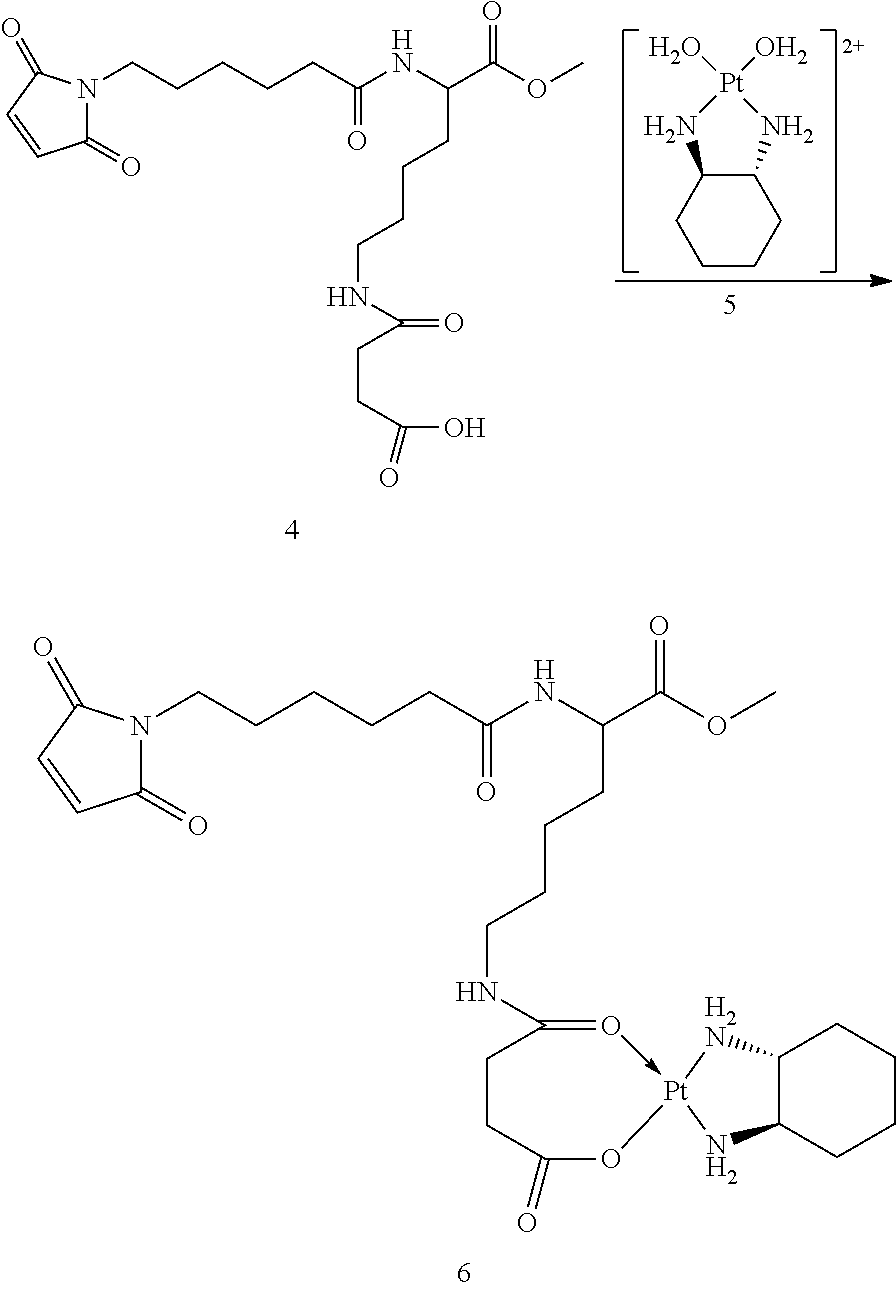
N1(CCCCCC(=O)NC(C(OC)=O)CCCCNC2=O->[Pt]3(OC(=O)CC2)[H2N]C2C(CCCC2)N3)C(=O)C=CC1=O.C1CCC2C(C1)N[Pt](O)(O)N2.N1(CCCCCC(=O)NC(C(OC)=O)CCCCNC(CCC(O)=O)=O)C(=O)C=CC1=O
